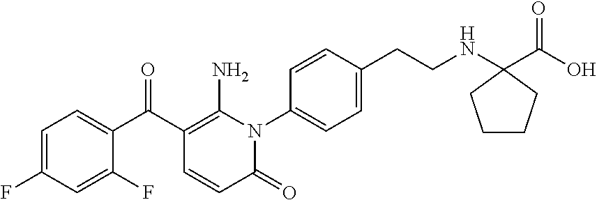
C1=C(F)C=C(F)C(C(C2=C(N)N(C3=CC=C(CCNC4(C(O)=O)CCCC4)C=C3)C(=O)C=C2)=O)=C1
